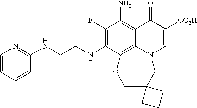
C1(F)=C(NCCNC2=NC=CC=C2)C2=C3C(=C1N)C(=O)C([CO2H])=CN3CC1(CO2)CCC1
